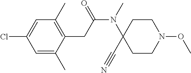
C1=C(Cl)C=C(C)C(CC(N(C2(C#N)CCN(OC)CC2)C)=O)=C1C
